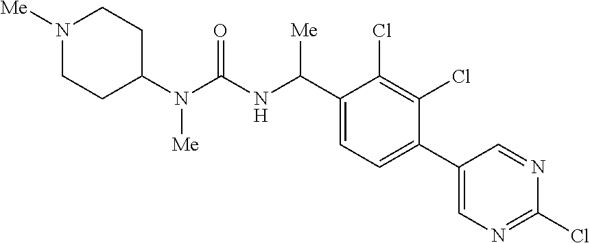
C1(N(C(NC(C2=CC=C(C3=CN=C(Cl)N=C3)C(Cl)=C2Cl)[Me])=O)[Me])CCN([Me])CC1
